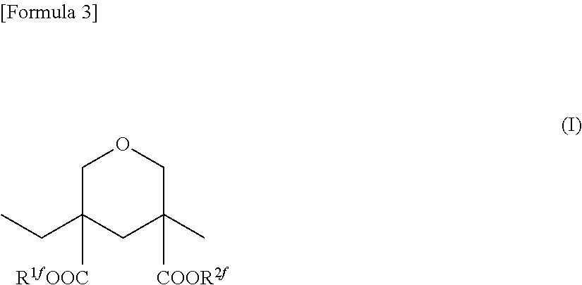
C1C(CC)([R1fOOC])CC(C)([COOR2f])CO1
